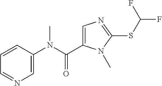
C1=CC(N(C(=O)C2=CN=C(SC(F)F)N2C)C)=CN=C1
